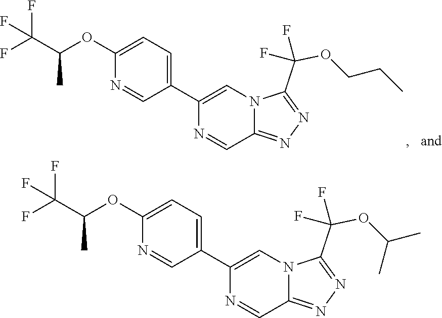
N1=C(C(OC(C)C)(F)F)N2C(=N1)C=NC(C1=CC=C(OC(C)C(F)(F)F)N=C1)=C2.N1=C(C(OCCC)(F)F)N2C(=N1)C=NC(C1=CC=C(OC(C)C(F)(F)F)N=C1)=C2
